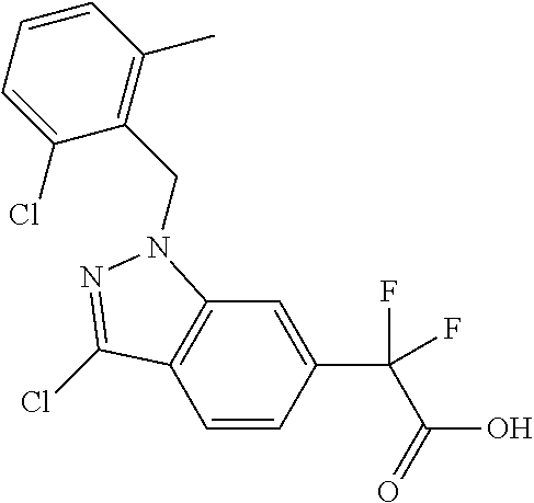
C1=CC(C(C(O)=O)(F)F)=CC2=C1C(Cl)=NN2CC1=C(C)C=CC=C1Cl
